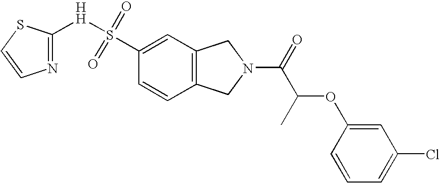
C1=CC2=C(C=C1S([H]C1=NC=CS1)(=O)=O)CN(C(C(C)OC1=CC(Cl)=CC=C1)=O)C2
